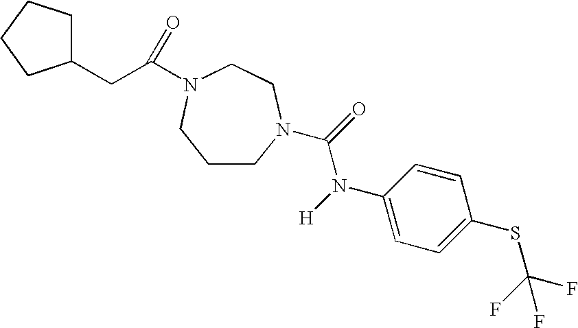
C1CN(C(=O)N([H])C2=CC=C(SC(F)(F)F)C=C2)CCN(C(CC2CCCC2)=O)C1
